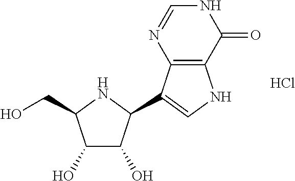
N1C=NC2=C(C1=O)NC=C2C1C(O)C(O)C(CO)N1.Cl
